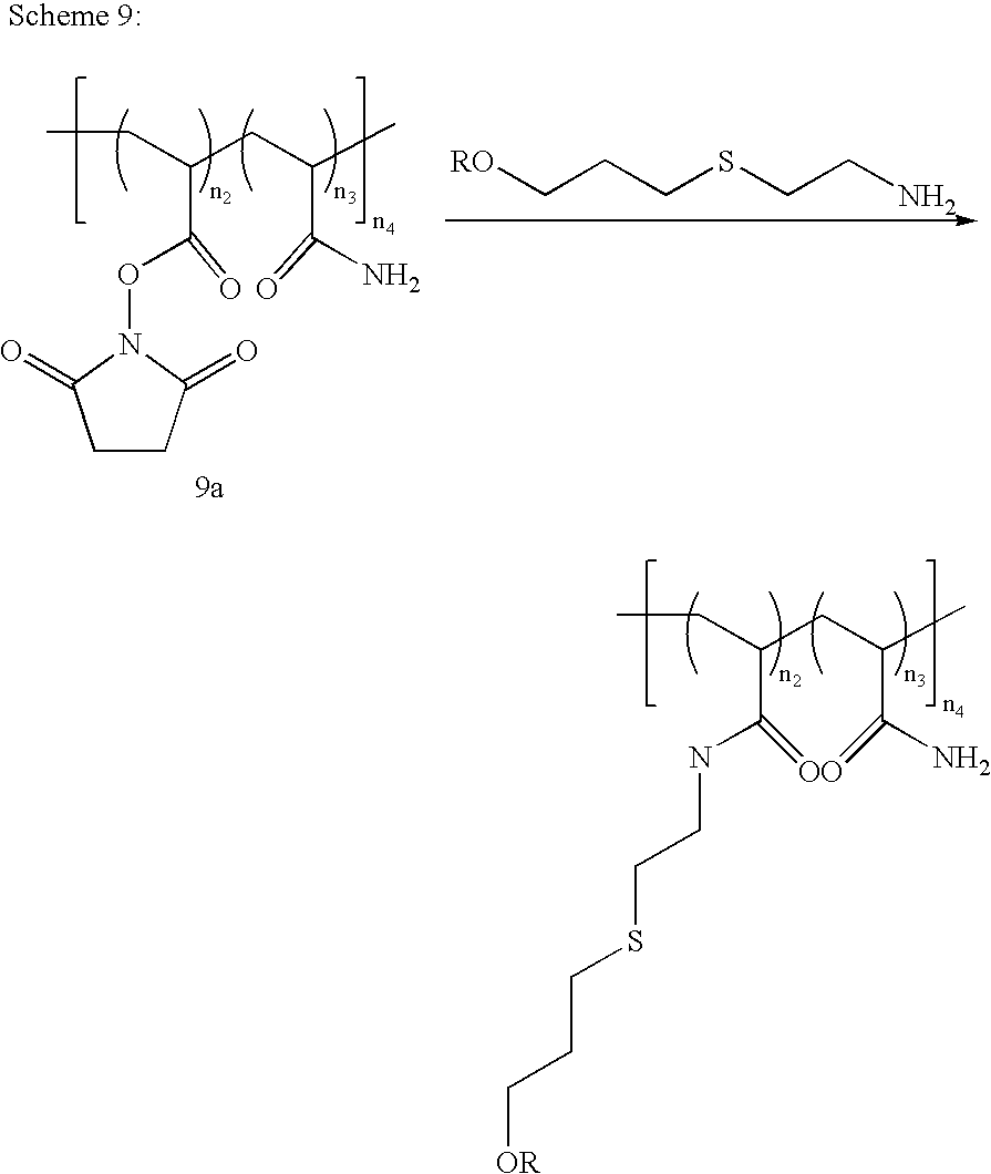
CCC(CC(C)C(N)=O)C(ON1C(=O)CCC1=O)=O.[RO]CCCSCCN.CCC(CC(C)C(N)=O)C(NCCSCCC[OR])=O
